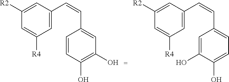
C1([R2])=CC(C=CC2=CC(O)=C(O)C=C2)=CC([R4])=C1.C1([R2])=CC(C=CC2=CC=C(O)C(O)=C2)=CC([R4])=C1
